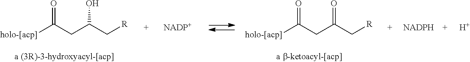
[holo-[acp]]C(=O)CC(=O)C[R].[holo-[acp]]C(=O)CC(O)C[R].[H]
